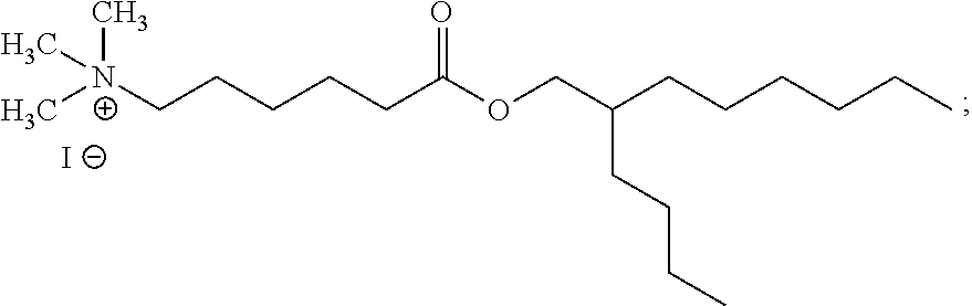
C[N+](C)(CCCCCC(OCC(CCCC)CCCCCC)=O)C.[I-]
